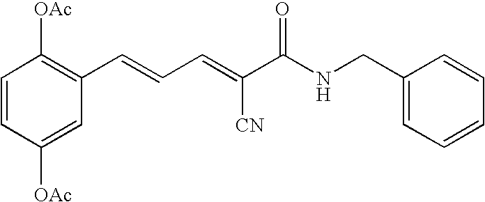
C1=CC([OAc])=CC(C=CC=C(C(NCC2=CC=CC=C2)=O)[CN])=C1[OAc]
